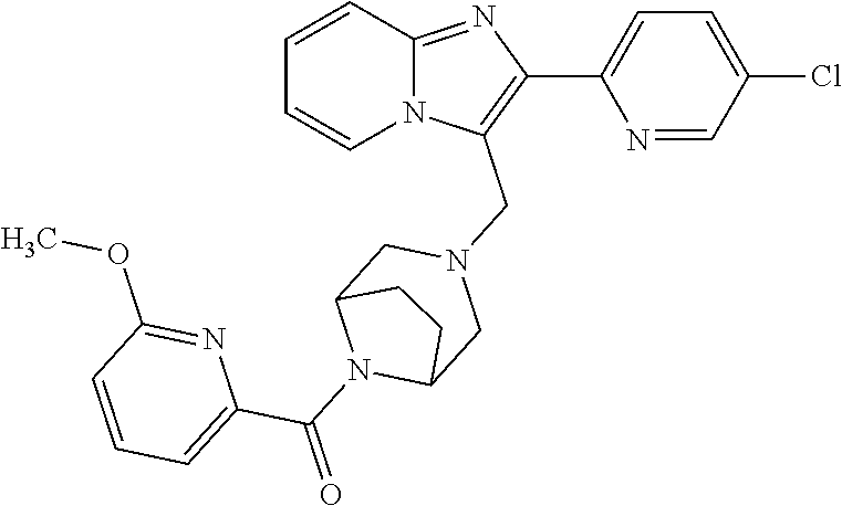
C1=CC2=NC(C3=CC=C(Cl)C=N3)=C(CN3CC4N(C(=O)C5=CC=CC(OC)=N5)C(C3)CC4)N2C=C1
